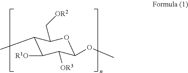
C1(C)C([R1O])C([OR3])C(OC)OC1C[OR2]
